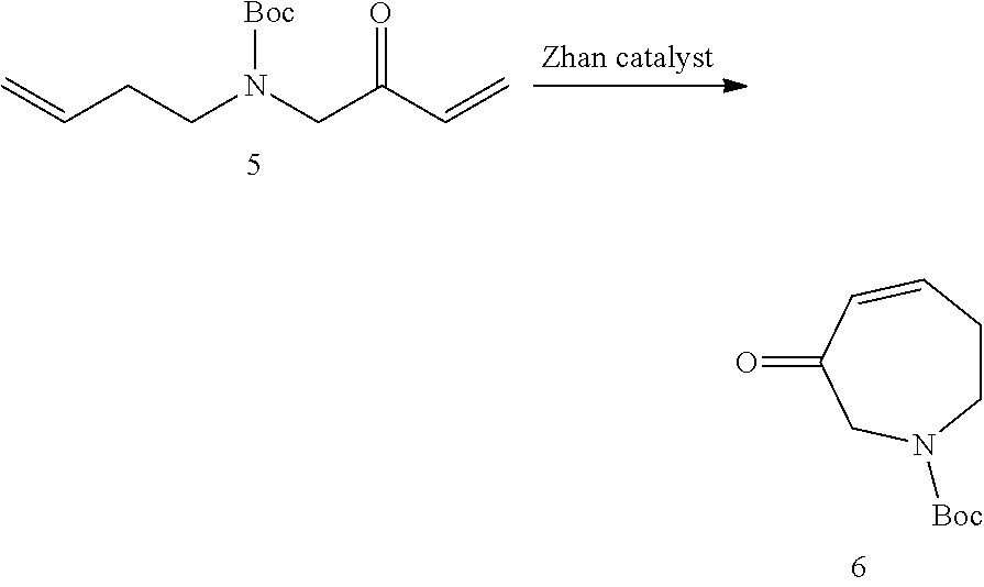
[Boc]N(CC(C=C)=O)CCC=C.C1CC=CC(=O)CN1[Boc]
